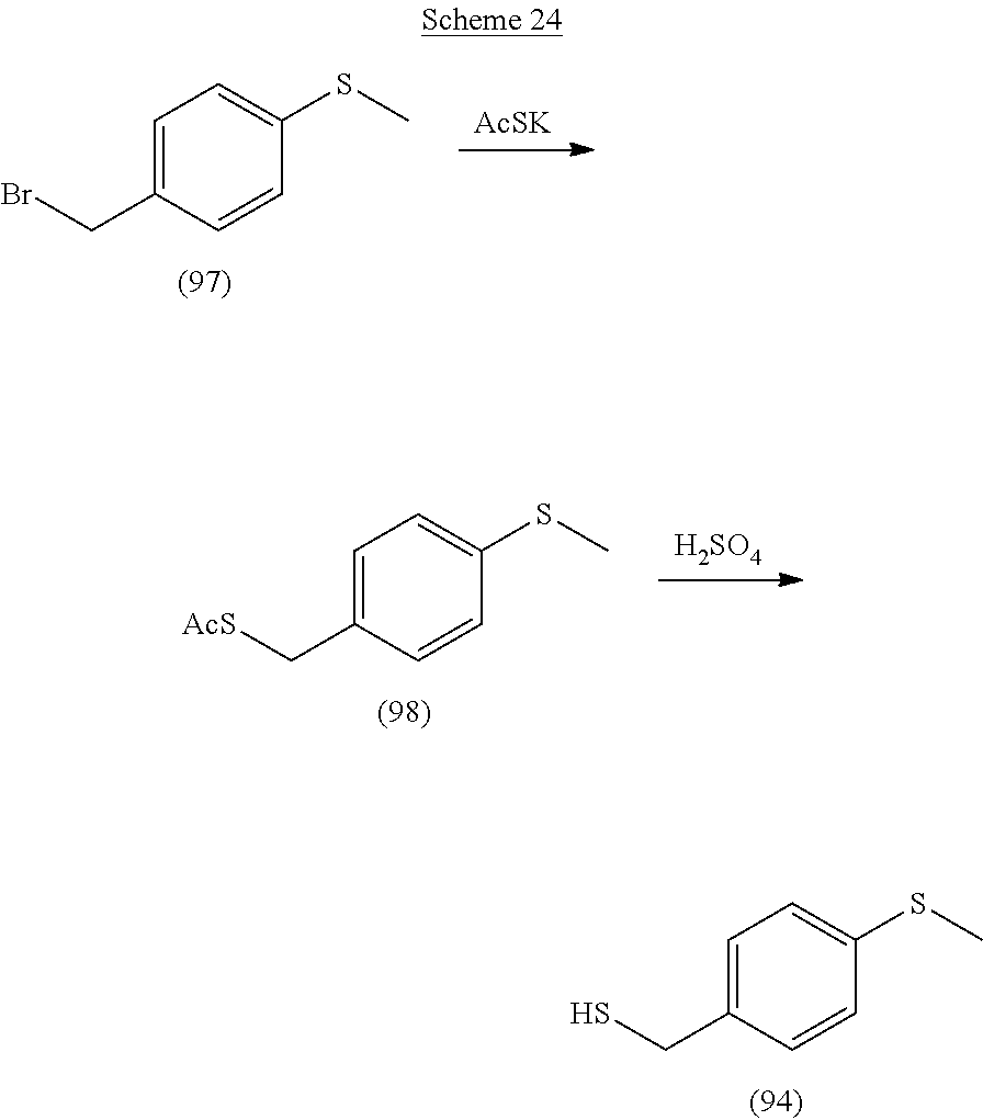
C1=C(CS)C=CC(SC)=C1.[AcSK].C1=C(CBr)C=CC(SC)=C1.[H2SO4].C1=C(C[AcS])C=CC(SC)=C1
